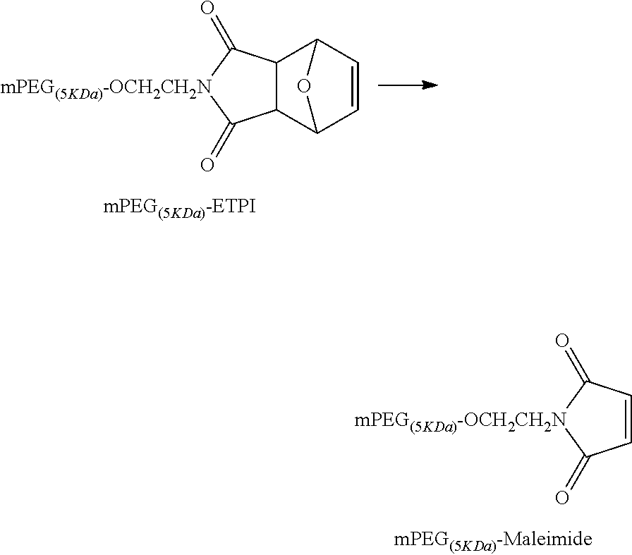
C1=CC2C3C(C1O2)C(=O)[mPEG(5KDa)-OCH2CH2N]C3=O.C1=CC(=O)[mPEG(5KDa)-OCH2CH2N]C1=O
